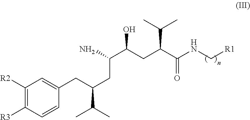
C1([R2])=C([R3])C=CC(CC(CC(C(CC(C(NC[R1])=O)C(C)C)O)N)C(C)C)=C1
